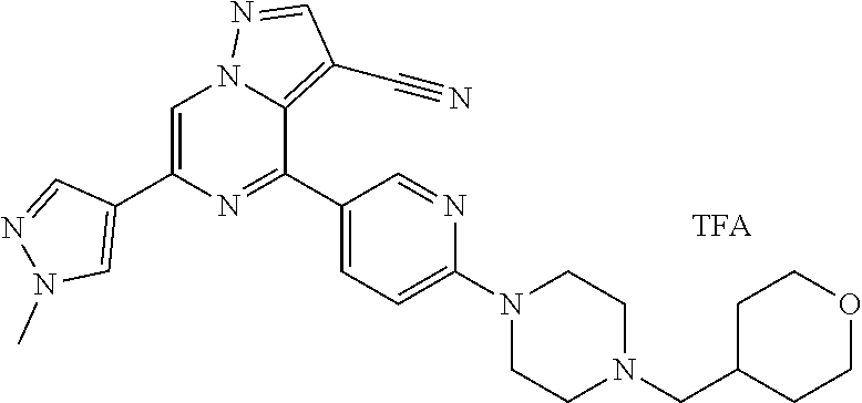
C1=C(C2=CN(C)N=C2)N=C(C2=CC=C(N3CCN(CC4CCOCC4)CC3)N=C2)C2=C(C#N)C=NN12
